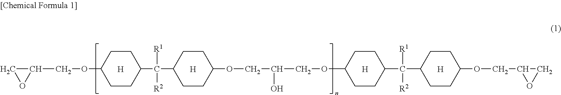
[H].[H].[H].[H].C1(COC2CCC(C([R1])([R2])C3CCC(OCC(O)COC4CCC(C([R1])([R2])C5CCC(OCC6CO6)CC5)CC4)CC3)CC2)CO1
